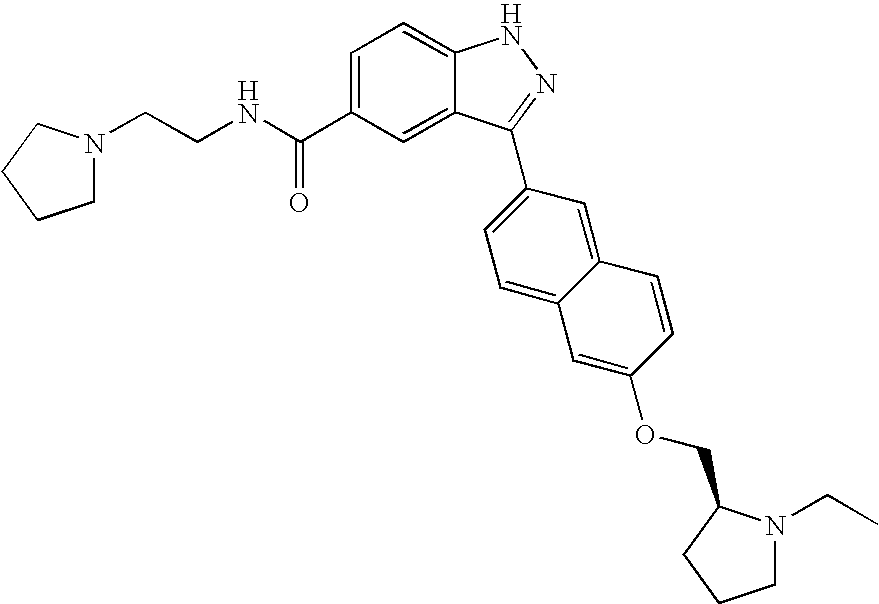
C(C1=CC=C2C(=C1)C(C1=CC=C3C(=C1)C=CC(OCC1N(CC)CCC1)=C3)=NN2)(NCCN1CCCC1)=O
